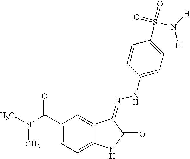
C1(C(N(C)C)=O)=CC=C2C(=C1)C(=NNC1=CC=C(S(=O)(=O)N([H])[H])C=C1)C(=O)N2
